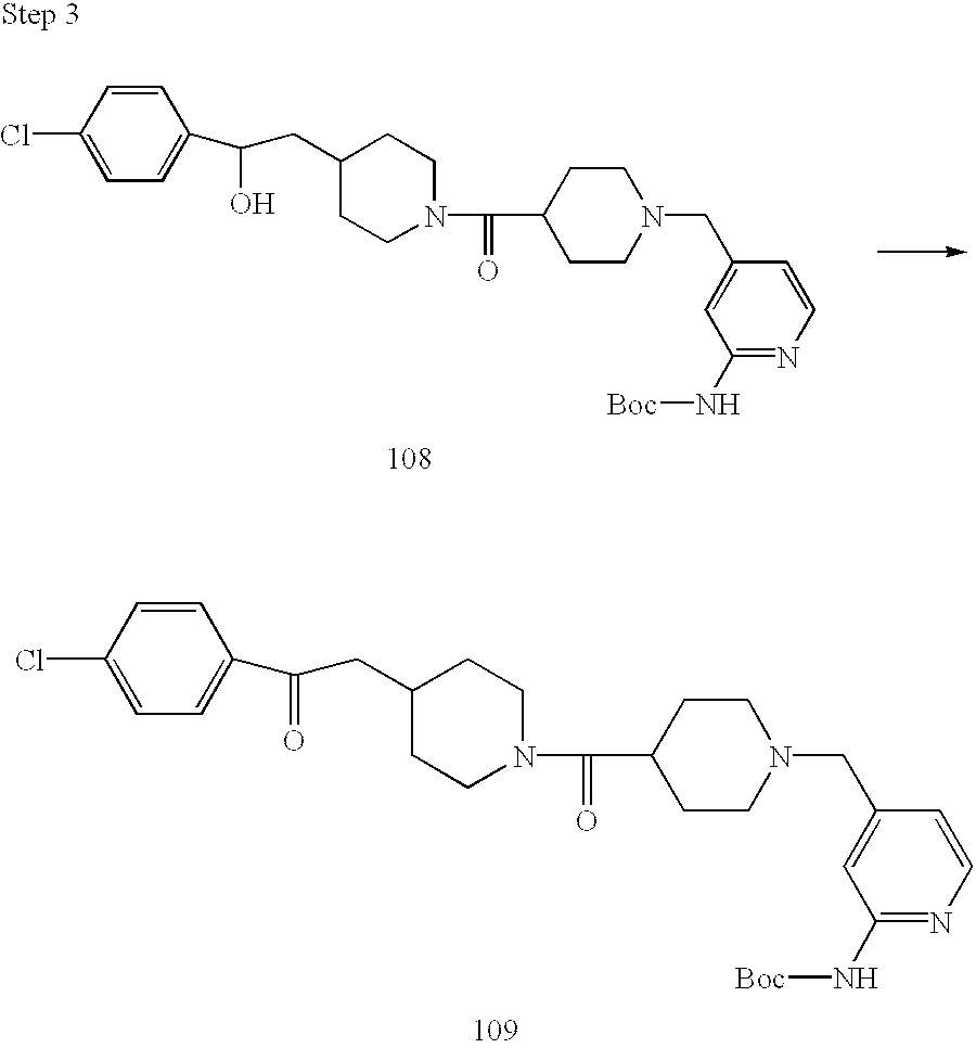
C1(Cl)=CC=C(C(O)CC2CCN(C(C3CCN(CC4=CC(N[Boc])=NC=C4)CC3)=O)CC2)C=C1.C1(Cl)=CC=C(C(=O)CC2CCN(C(C3CCN(CC4=CC(N[Boc])=NC=C4)CC3)=O)CC2)C=C1
